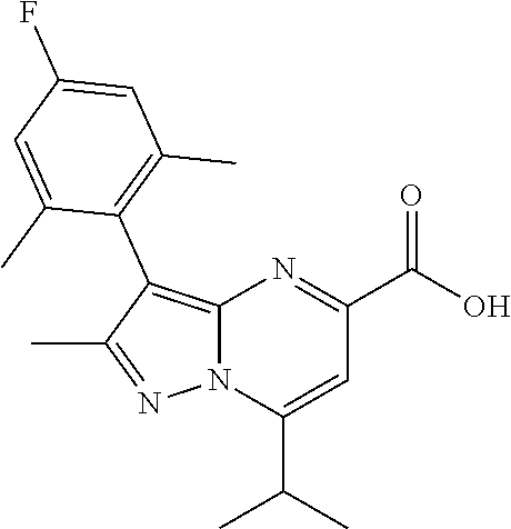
C12=C(C3=C(C)C=C(F)C=C3C)C(C)=NN1C(C(C)C)=CC(C(O)=O)=N2
